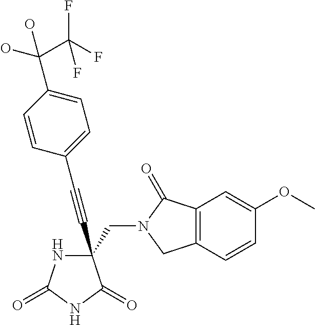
N1C(=O)NC(=O)C1(C#CC1=CC=C(C(O)(O)C(F)(F)F)C=C1)CN1C(=O)C2=C(C1)C=CC(OC)=C2
